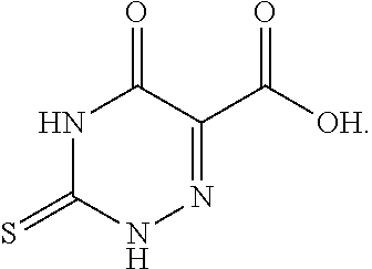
N1C(=S)NN=C(C([OH])=O)C1=O
